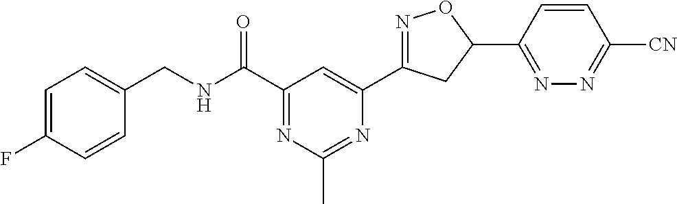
C1=C(F)C=CC(CNC(C2=NC(C)=NC(C3=NOC(C4=NN=C([CN])C=C4)C3)=C2)=O)=C1
